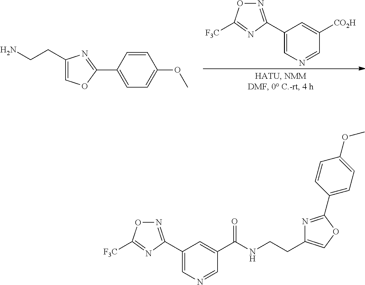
N1=C(C2=CN=CC([CO2H])=C2)N=C([F3C])O1.C1(CCN)=COC(C2=CC=C(OC)C=C2)=N1.N1=C(C2=CN=CC(C(NCCC3=COC(C4=CC=C(OC)C=C4)=N3)=O)=C2)N=C([F3C])O1
